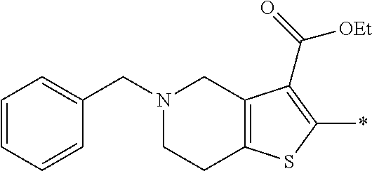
C12=C(C(C(=O)[OEt])=C(*)S1)CN(CC1=CC=CC=C1)CC2
